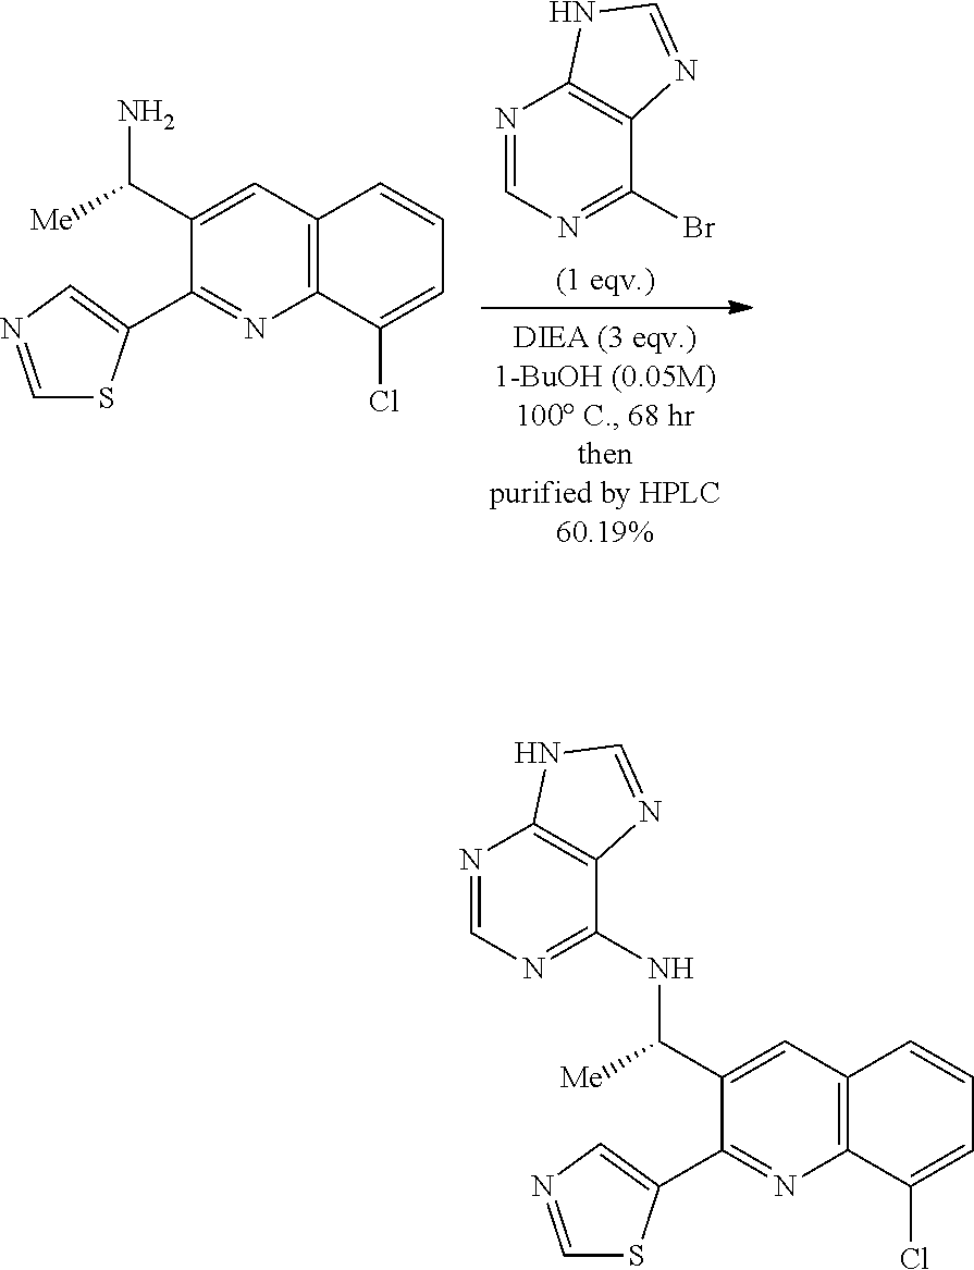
BrC1=NC=NC2=C1N=CN2.C(C1=CC2=C(N=C1C1=CN=CS1)C(Cl)=CC=C2)([Me])N.C(C1=CC2=C(N=C1C1=CN=CS1)C(Cl)=CC=C2)([Me])NC1=NC=NC2=C1N=CN2
